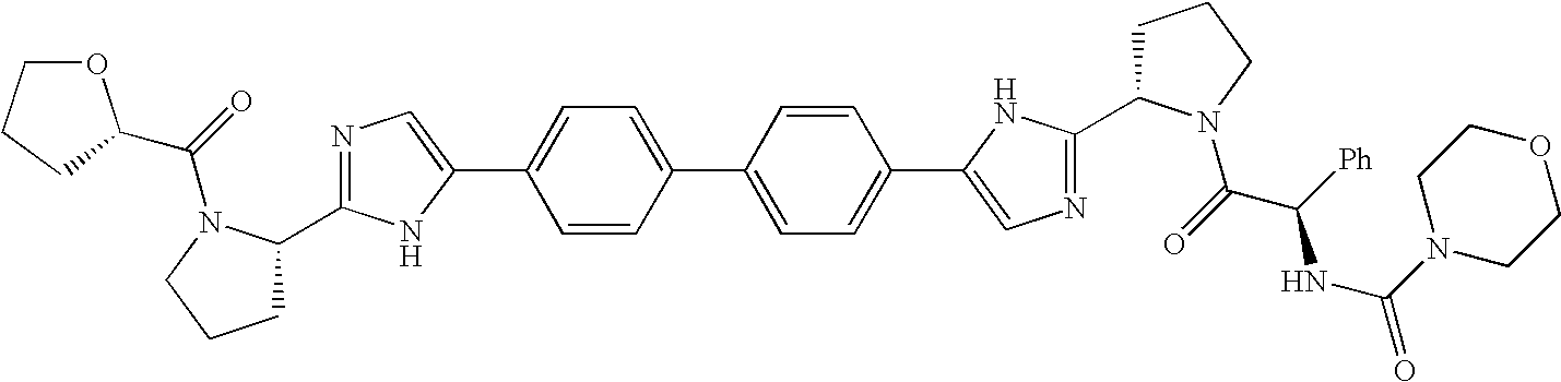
C1=CC(C2=CC=C(C3=CN=C(C4CCCN4C(=O)C([Ph])NC(=O)N4CCOCC4)N3)C=C2)=CC=C1C1=CN=C(C2CCCN2C(=O)C2OCCC2)N1
